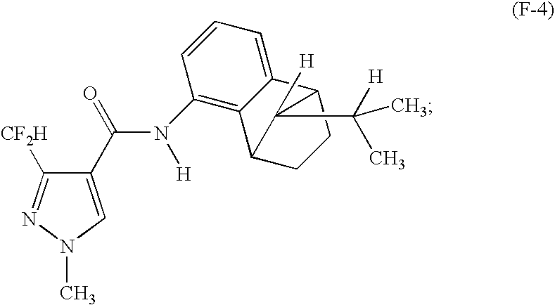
C1(C(=O)N(C2=C3C(=CC=C2)C2CCC3C2(C([H])(C)C)[H])[H])=CN(C)N=C1[CF2H]
